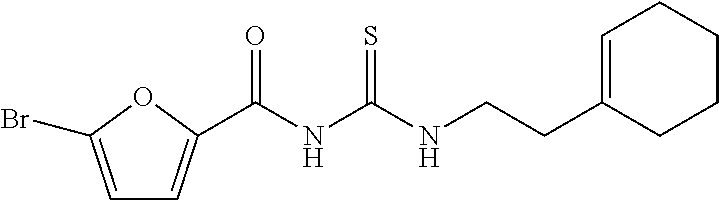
C1=C(Br)OC(C(NC(NCCC2=CCCCC2)=S)=O)=C1
